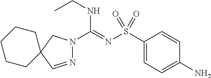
N1=CC2(CN1C(=NS(C1=CC=C(N)C=C1)(=O)=O)NCC)CCCCC2
